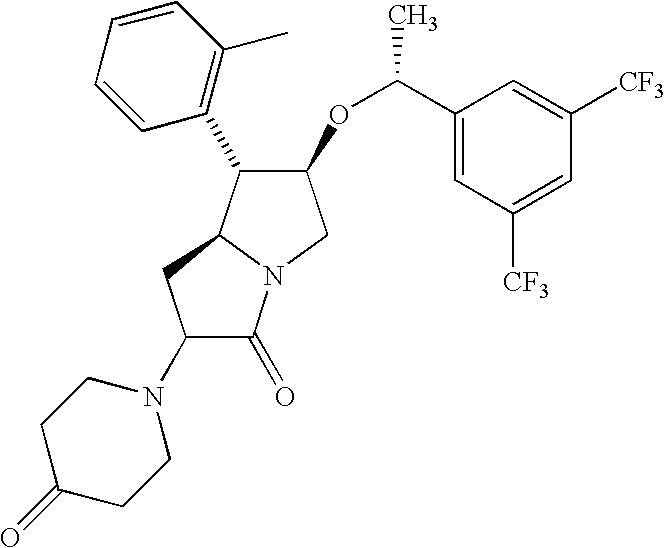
C1(N2CCC(=O)CC2)C(=O)N2C(C1)C(C1=C(C)C=CC=C1)C(OC(C)C1=CC([CF3])=CC([CF3])=C1)C2
